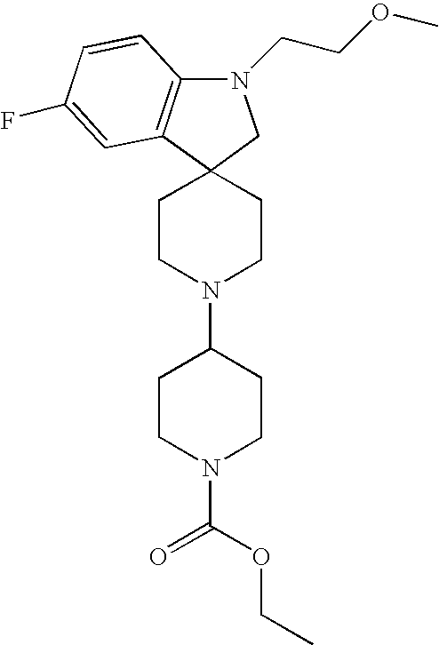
N1(CCOC)C2=C(C3(C1)CCN(C1CCN(C(=O)OCC)CC1)CC3)C=C(F)C=C2
